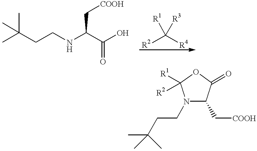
CC(CCNC(C(O)=O)C[COOH])(C)C.[R2]C([R4])([R1])[R3].N1(CCC(C)(C)C)C(C[COOH])C(=O)OC1([R2])[R1]
